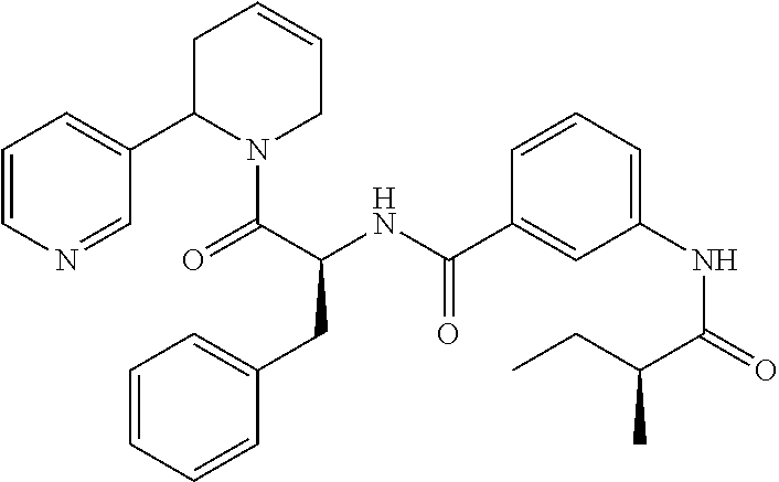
C(C(C)C(NC1=CC=CC(C(=O)NC(CC2=CC=CC=C2)C(=O)N2C(C3=CC=CN=C3)CC=CC2)=C1)=O)C
